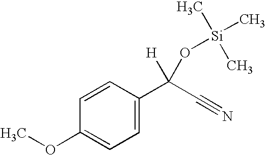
C1=CC(OC)=CC=C1C(C#N)([H])O[Si](C)(C)C
